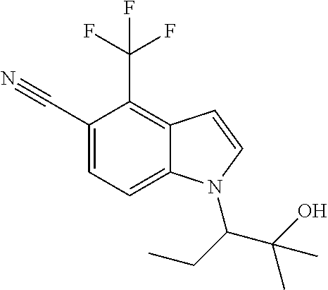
C1(C#N)=CC=C2C(=C1C(F)(F)F)C=CN2C(CC)C(C)(O)C
